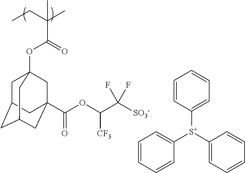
C1=CC=CC([S+](C2=CC=CC=C2)C2=CC=CC=C2)=C1.CCC(C)(C(=O)OC12CC3CC(CC(C(OC([CF3])C(F)(F)[SO3-])=O)(C1)C3)C2)C
